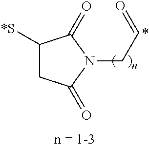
C1([*S])CC(=O)N(CC=O)C1=O
